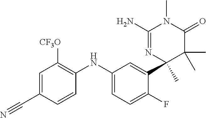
C1(NC2=C([CF3O])C=C(C#N)C=C2)=CC=C(F)C(C2(C)N=C(N)N(C)C(=O)C2(C)C)=C1
